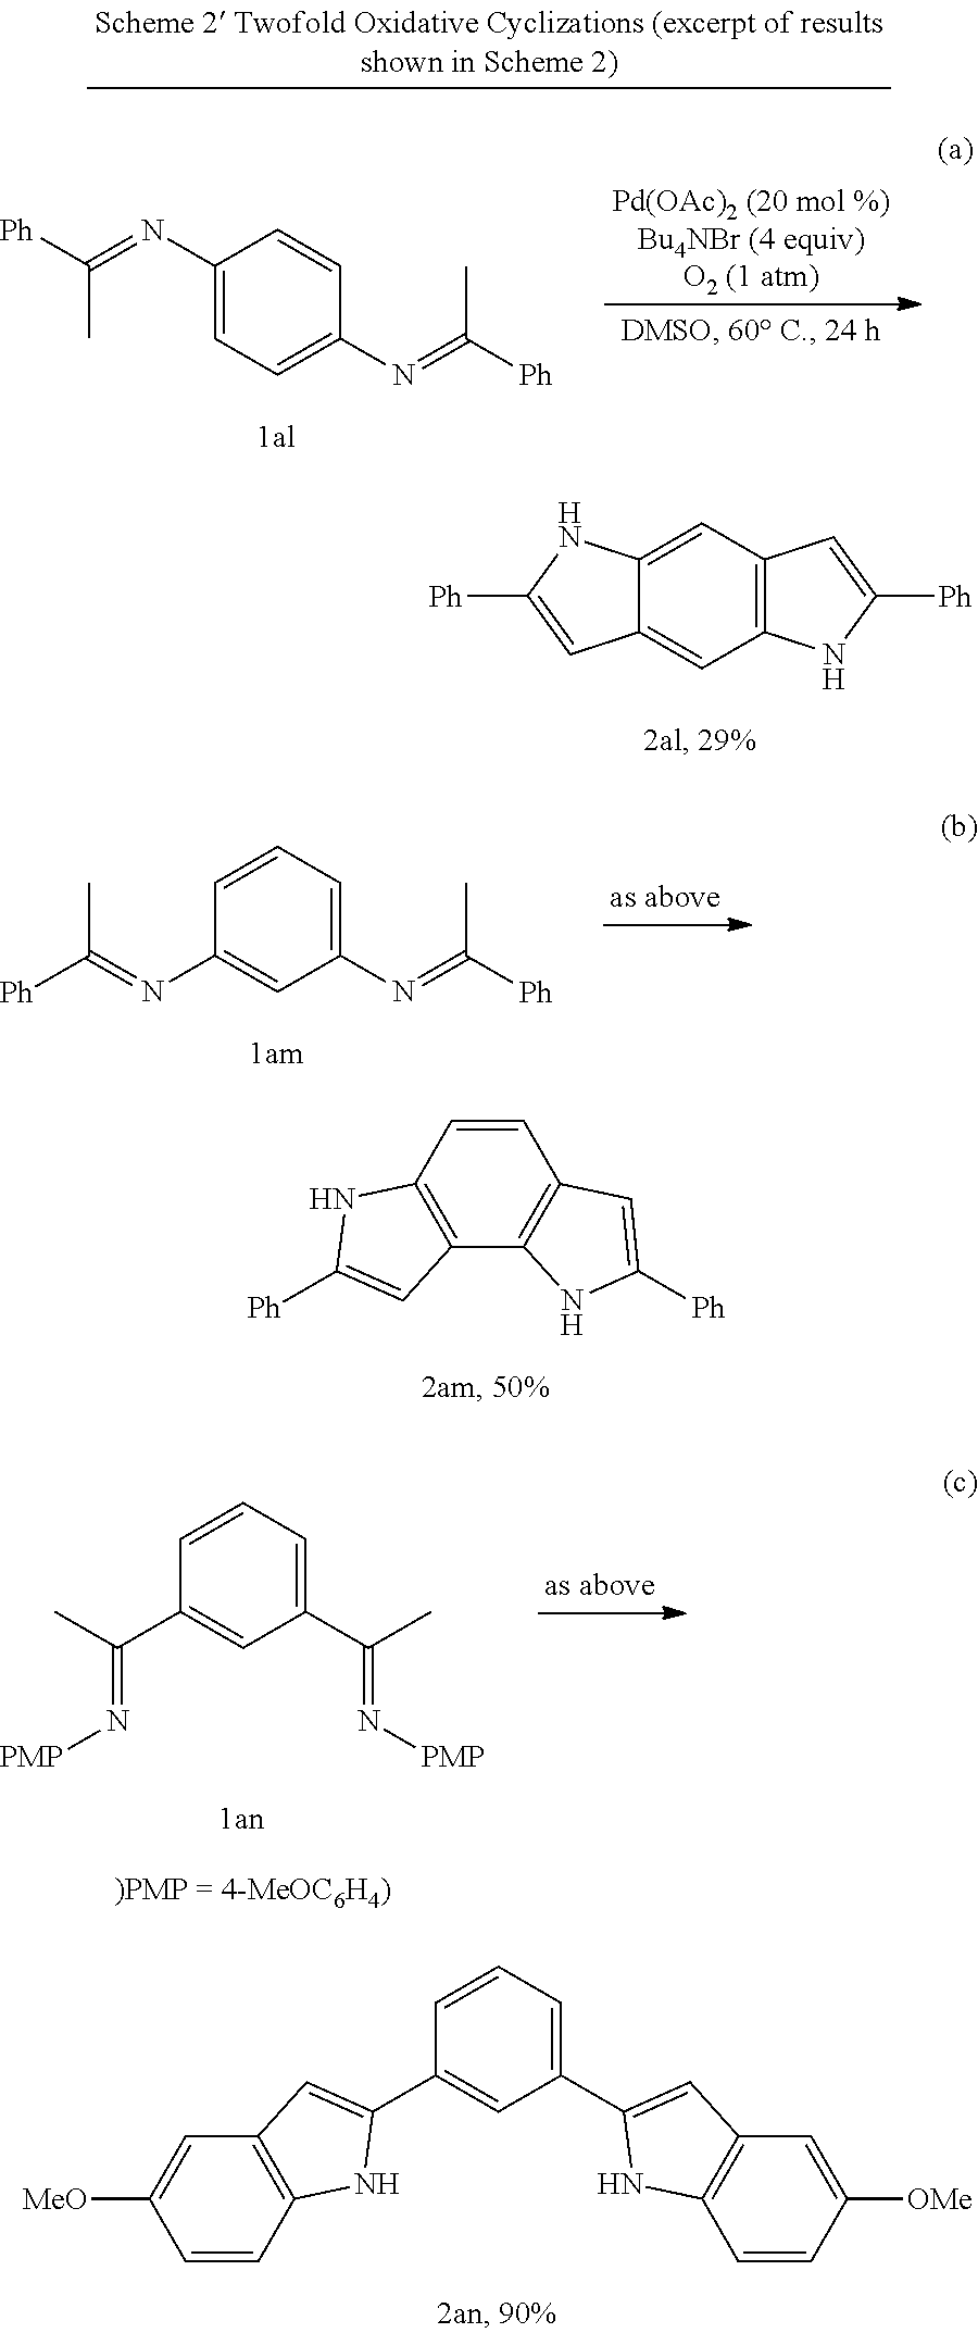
C1=C2C(=CC3=C1C=C([Ph])N3)C=C([Ph])N2.C1=CC(N=C([Ph])C)=CC(N=C([Ph])C)=C1.C1=CC2=C(C3=C1C=C([Ph])N3)C=C([Ph])N2.C1=CC(C(C)=N[PMP])=CC(C(C)=N[PMP])=C1.C1=CC(C2=CC3=C(C=CC([MeO])=C3)N2)=CC(C2=CC3=C(C=CC([OMe])=C3)N2)=C1.C1(N=C([Ph])C)=CC=C(N=C([Ph])C)C=C1
